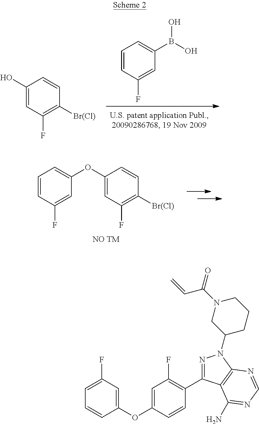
C1=CC(F)=CC(B(O)O)=C1.C1(O)=CC(F)=C([Br(Cl)])C=C1.C1=CC(F)=CC(OC2=CC(F)=C([Br(Cl)])C=C2)=C1.[NO TM].C1(F)=CC=CC(OC2=CC(F)=C(C3=NN(C4CCCN(C(=O)C=C)C4)C4=C3C(N)=NC=N4)C=C2)=C1
